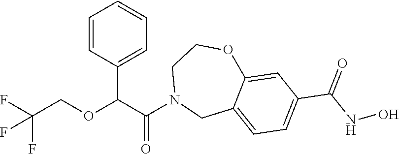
C1=CC(C(C(N2CC3=CC=C(C(NO)=O)C=C3OCC2)=O)OCC(F)(F)F)=CC=C1
